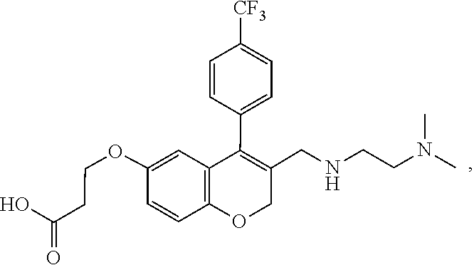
CN(CCNCC1=C(C2=CC=C([CF3])C=C2)C2=C(C=CC(OCCC(O)=O)=C2)OC1)C
